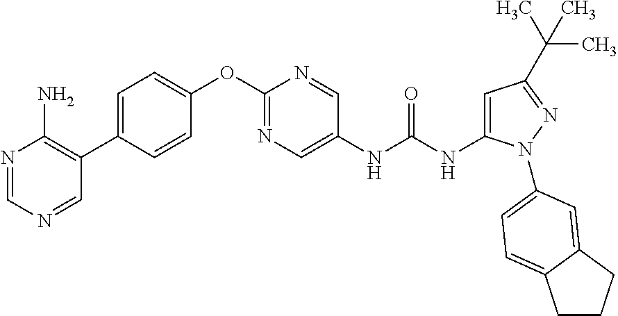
N1=CN=CC(C2=CC=C(OC3=NC=C(NC(NC4=CC(C(C)(C)C)=NN4C4=CC=C5CCCC5=C4)=O)C=N3)C=C2)=C1N
